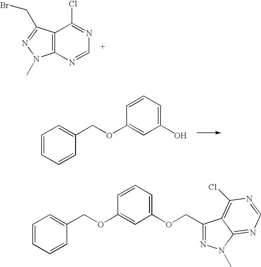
C12=C(C(CBr)=NN1C)C(Cl)=NC=N2.C1=CC=CC(COC2=CC(O)=CC=C2)=C1.C1=CC=CC(COC2=CC(OCC3=NN(C)C4=NC=NC(Cl)=C34)=CC=C2)=C1
